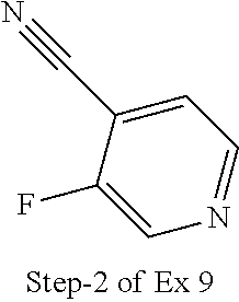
C1=C(C#N)C(F)=CN=C1
